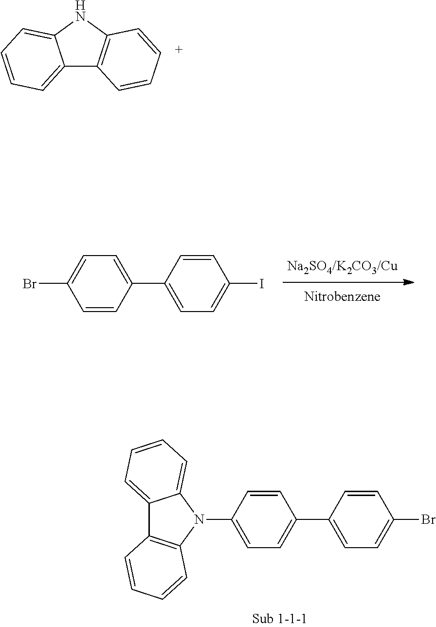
C12=CC=CC=C1NC1=C2C=CC=C1.C1(Br)=CC=C(C2=CC=C(I)C=C2)C=C1.C12=CC=CC=C1N(C1=CC=C(C3=CC=C(Br)C=C3)C=C1)C1=C2C=CC=C1
